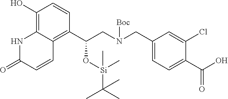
C1(O)=C2C(=C(C(CN(CC3=CC=C(C(O)=O)C(Cl)=C3)[Boc])O[Si](C)(C(C)(C)C)C)C=C1)C=CC(=O)N2
